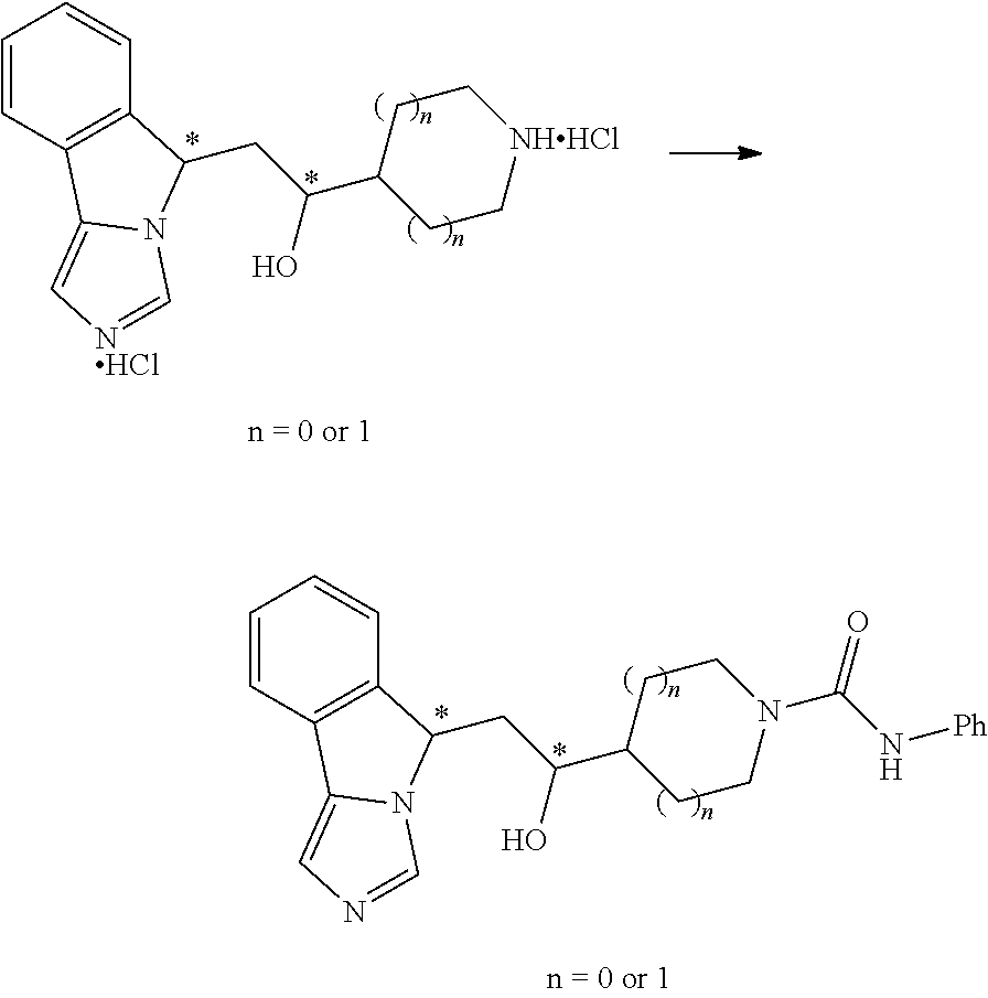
C1=CC2=C(C=C1)C(CC(C1CC[NHHCl]CC1)O)N1C2=C[NHCl]=C1.C1=CC2=C(C=C1)C(CC(C1CCN(C(N[Ph])=O)CC1)O)N1C2=CN=C1
